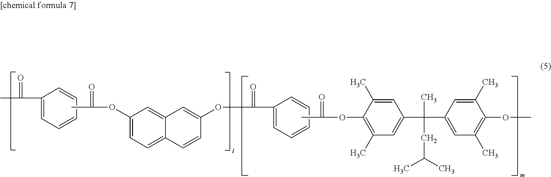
C1=CC=C(C(=O)C)C=C1.CC(=O)OC1=C(C)C=C(C(C)(C2=CC(C)=C(OC)C(C)=C2)CC(C)C)C=C1C.C1(OC(=O)C)=CC=C2C(=C1)C=C(OC(=O)C1=CC=CC=C1)C=C2
